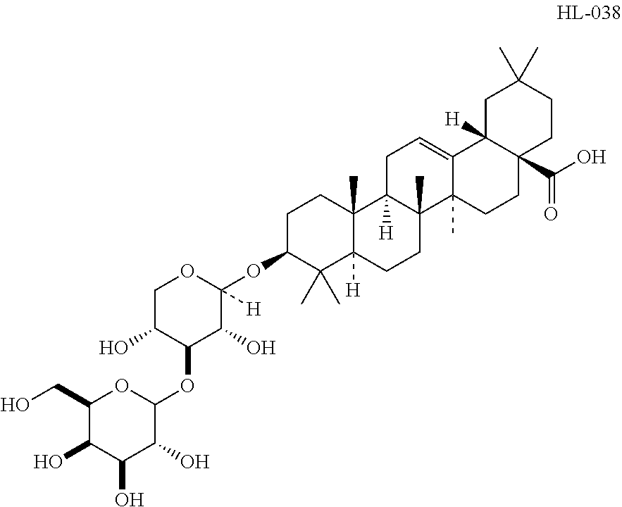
C1C(OC2([H])OCC(O)C(OC3OC(CO)C(O)C(O)C3O)C2O)C(C)(C)C2([H])C(C)(C1)C1([H])C(C)(CC2)C2(C)C(=CC1)C1([H])C(C(O)=O)(CC2)CCC(C)(C)C1
